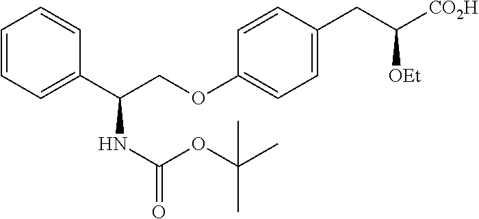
C1=CC=C(C(COC2=CC=C(CC([CO2H])[OEt])C=C2)NC(=O)OC(C)(C)C)C=C1
